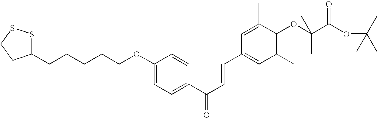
C1(CCCCCOC2=CC=C(C(C=CC3=CC(C)=C(OC(C(OC(C)(C)C)=O)(C)C)C(C)=C3)=O)C=C2)SSCC1
